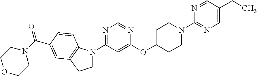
C1(OC2CCN(C3=NC=C(CC)C=N3)CC2)=CC(N2CCC3=C2C=CC(C(=O)N2CCOCC2)=C3)=NC=N1
